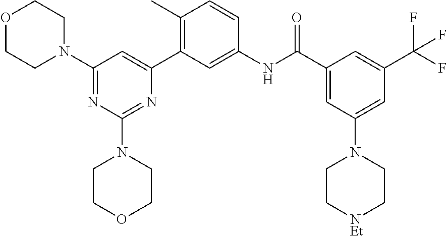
C1(N2CCOCC2)=NC(N2CCOCC2)=NC(C2=C(C)C=CC(NC(C3=CC(N4CC[NEt]CC4)=CC(C(F)(F)F)=C3)=O)=C2)=C1
